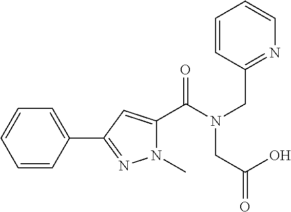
C1=CC(C2=NN(C)C(C(=O)N(CC(O)=O)CC3=NC=CC=C3)=C2)=CC=C1
